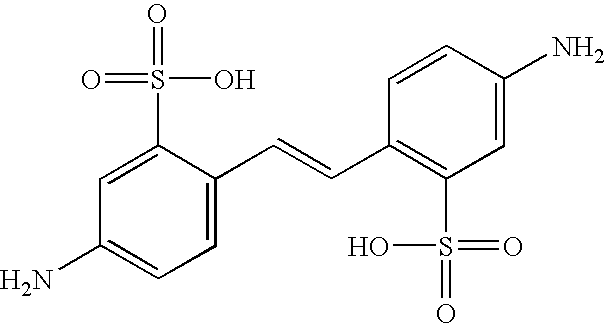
C1=C(C=CC2=C(S(=O)(=O)O)C=C(N)C=C2)C(S(=O)(O)=O)=CC(N)=C1
